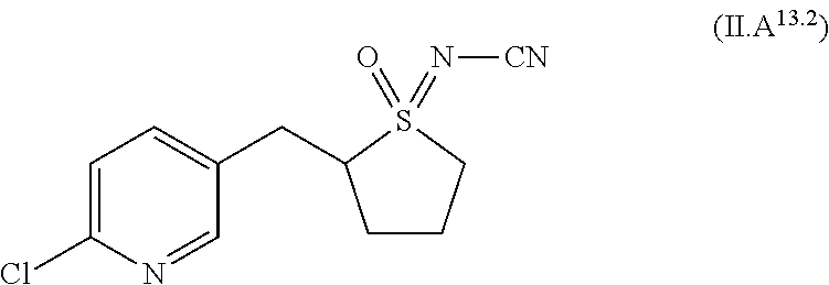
C1=C(Cl)N=CC(CC2CCCS2(=O)=N[CN])=C1
